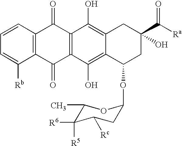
C1=C([Rb])C2=C(C=C1)C(=O)C1=C(C2=O)C(O)=C2C(=C1O)CC(C([Ra])=O)(O)CC2OC1CC([Rc])C([R6])([R5])C(C)O1
